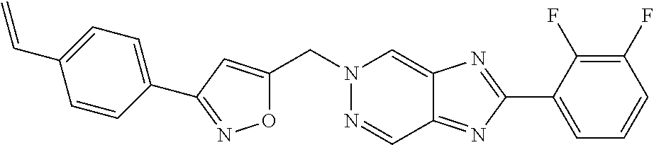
C(N1N=CC2=NC(C3=CC=CC(F)=C3F)=NC2=C1)C1=CC(C2=CC=C(C=C)C=C2)=NO1
